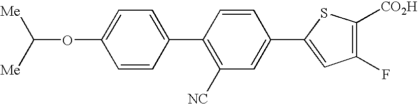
C1=CC(C2=C([NC])C=C(C3=CC(F)=C([CO2H])S3)C=C2)=CC=C1OC([Me])[Me]
